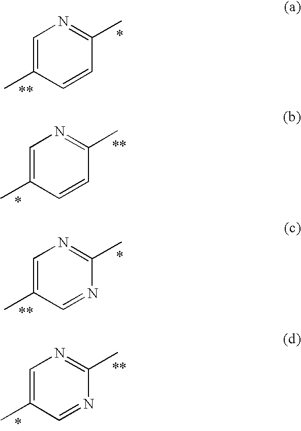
C1=C(C)C=CC(C)=N1.C1=C(C)C=CC(C)=N1.C1=C(C)C=NC(C)=N1.C1=C(C)C=NC(C)=N1
